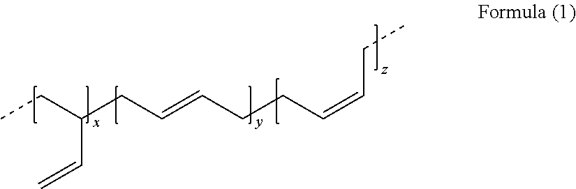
CCC(C=C)CC=CCCC=CCC
